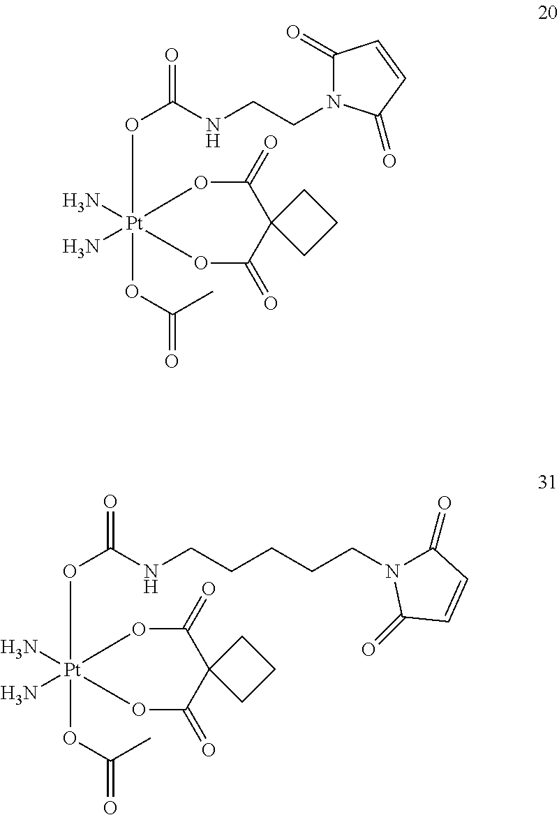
O(C(NCCN1C(=O)C=CC1=O)=O)[Pt]1(N)(N)(OC(=O)C)OC(=O)C2(C(=O)O1)CCC2.O(C(NCCCCCN1C(=O)C=CC1=O)=O)[Pt]1(N)(N)(OC(=O)C)OC(=O)C2(C(=O)O1)CCC2
